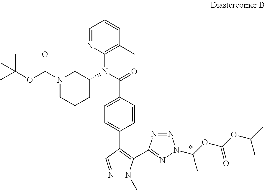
C1=NC(N(C(C2=CC=C(C3=C(C4=NN(C(OC(OC(C)C)=O)C)N=N4)N(C)N=C3)C=C2)=O)C2CN(C(OC(C)(C)C)=O)CCC2)=C(C)C=C1
